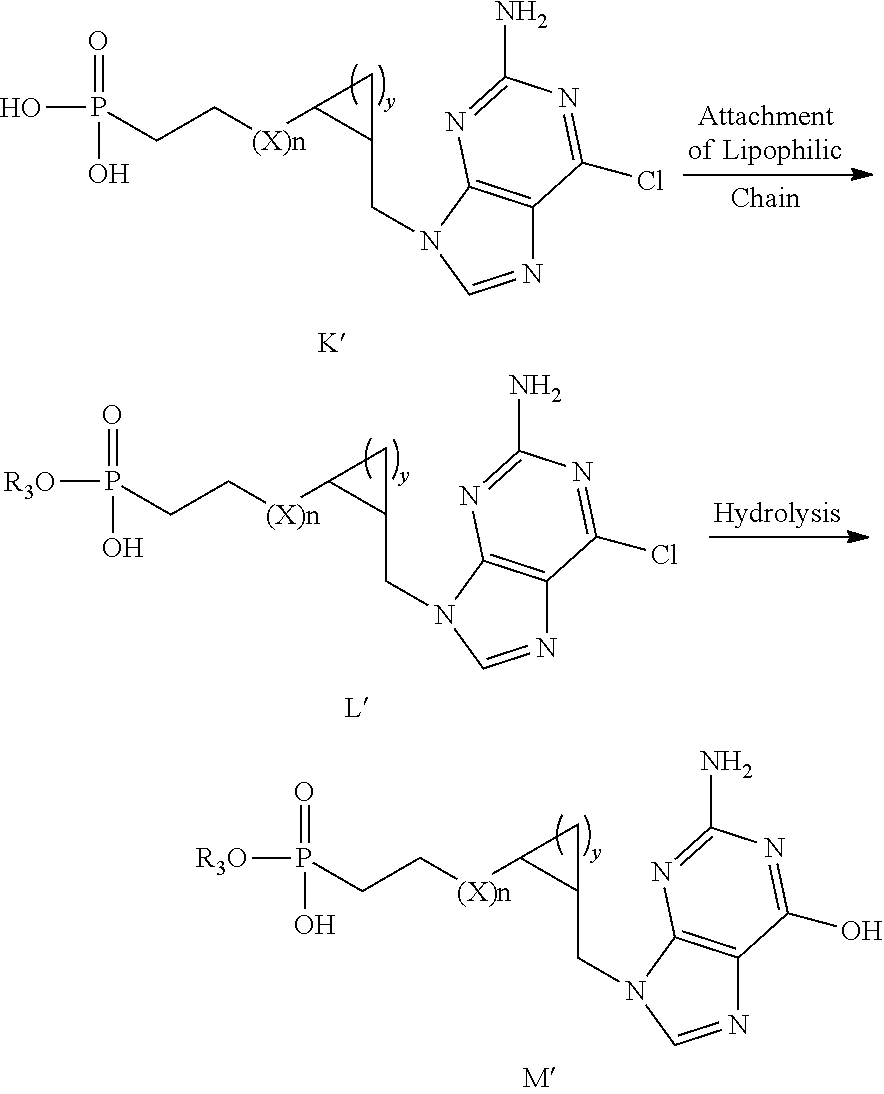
C1(CN2C3=C(N=C2)C(Cl)=NC(N)=N3)CC1[(X)n]CCP(O)(=O)O.C1(CN2C3=C(N=C2)C(Cl)=NC(N)=N3)CC1[(X)n]CCP([R3O])(=O)O.C1(CN2C3=C(N=C2)C(O)=NC(N)=N3)CC1[(X)n]CCP([R3O])(=O)O
